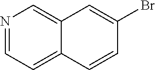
N1=CC=C2C(=C1)C=C(Br)C=C2
